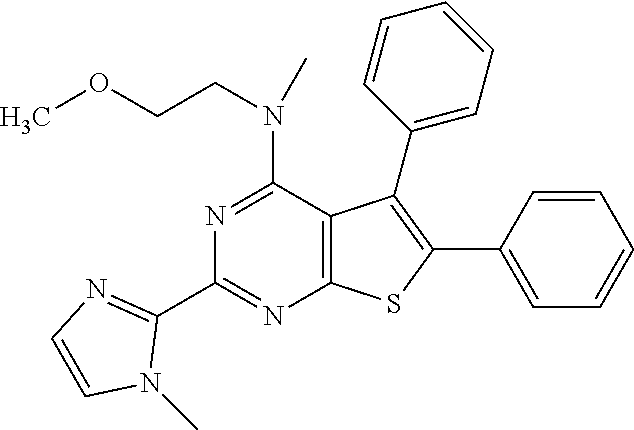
C1(C2=NC=CN2C)=NC2=C(C(N(C)CCOC)=N1)C(C1=CC=CC=C1)=C(C1=CC=CC=C1)S2
